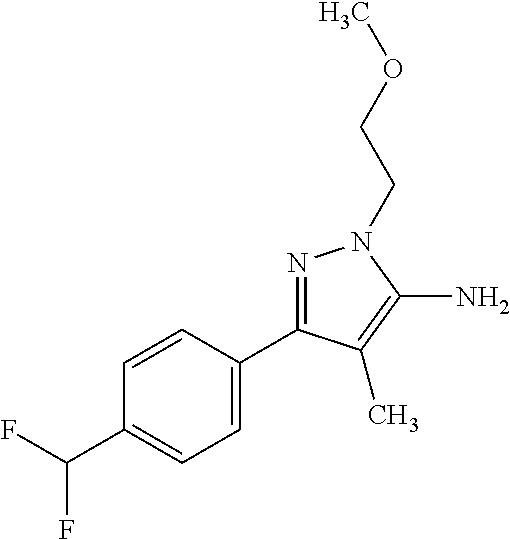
C1=CC(C2=NN(CCOC)C(N)=C2C)=CC=C1C(F)F
